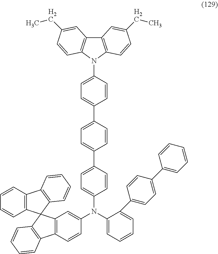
C1=C(C2=CC=C(C3=CC=C(N4C5=C(C6=C4C=CC(CC)=C6)C=C(CC)C=C5)C=C3)C=C2)C=CC(N(C2=CC=CC=C2C2=CC=C(C3=CC=CC=C3)C=C2)C2=CC3=C(C=C2)C2=C(C=CC=C2)C32C3=C(C=CC=C3)C3=C2C=CC=C3)=C1
